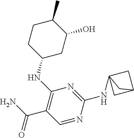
C1CC(NC2=C(C(N)=O)C=NC(NC34CC(C3)C4)=N2)CC(O)C1C
